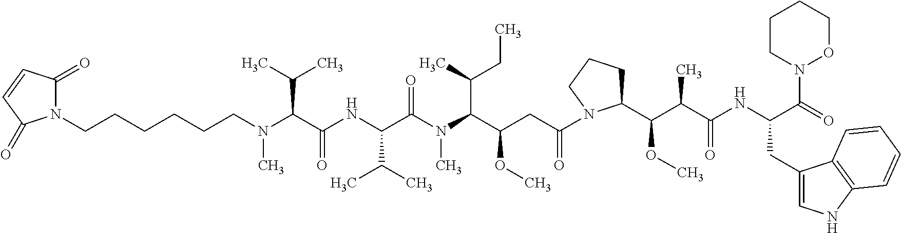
C(N(C(C(NC(C(N(C(C(CC(=O)N1C(C(C(C(NC(C(=O)N2OCCCC2)CC2=CNC3=C2C=CC=C3)=O)C)OC)CCC1)OC)C(C)CC)C)=O)C(C)C)=O)C(C)C)C)CCCCCN1C(=O)C=CC1=O
